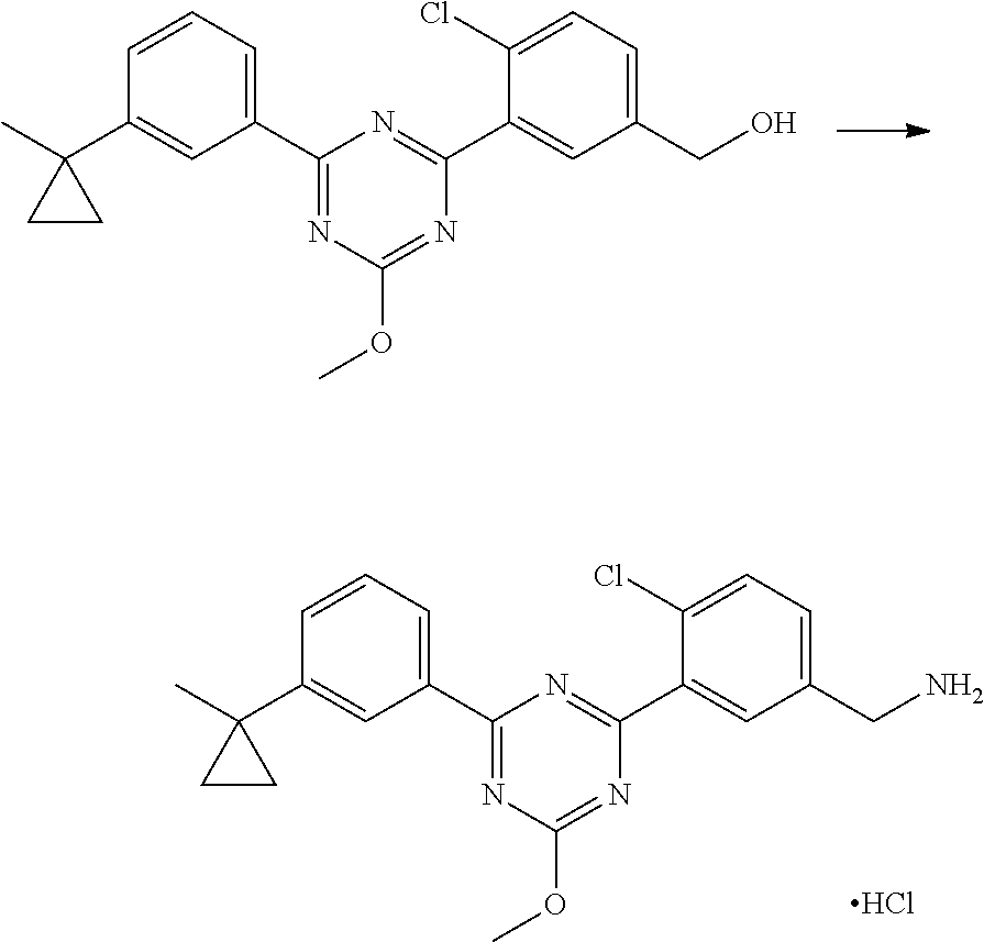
C1=CC=C(C2=NC(OC)=NC(C3=CC(CO)=CC=C3Cl)=N2)C=C1C1(C)CC1.C1=CC=C(C2=NC(OC)=NC(C3=CC(CN)=CC=C3Cl)=N2)C=C1C1(C)CC1.Cl
